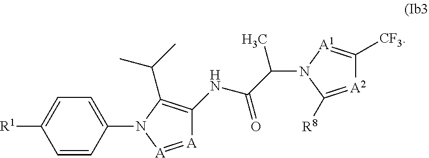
[A]1=[A]N(C2=CC=C([R1])C=C2)C(C(C)C)=C1NC(C(N1C([R8])=[A2]C([CF3])=[A1]1)C)=O
